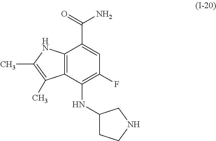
C12=C(C(NC3CCNC3)=C(F)C=C1C(=O)N)C(C)=C(C)N2
